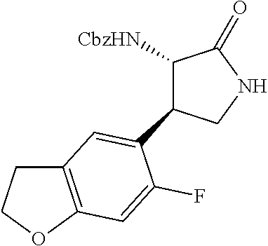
C1(C2=CC3=C(OCC3)C=C2F)C([CbzHN])C(=O)NC1
